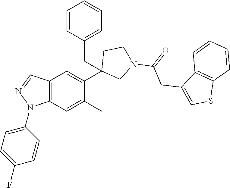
C12=C(C=C(C)C(C3(CC4=CC=CC=C4)CN(C(=O)CC4=CSC5=C4C=CC=C5)CC3)=C1)N(C1=CC=C(F)C=C1)N=C2
